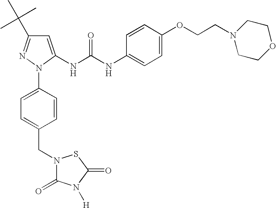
C1=C(NC(NC2=CC=C(OCCN3CCOCC3)C=C2)=O)N(C2=CC=C(CN3C(=O)N([H])C(=O)S3)C=C2)N=C1C(C)(C)C
